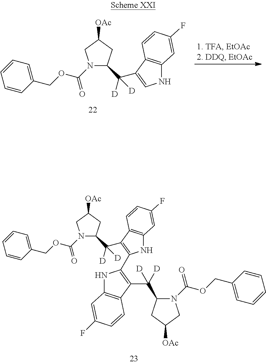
N1(C(OCC2=CC=CC=C2)=O)C(C([D])(C2=C(C3=C(C([D])([D])C4N(C(=O)OCC5=CC=CC=C5)CC([OAc])C4)C4=C(N3)C=C(F)C=C4)NC3=C2C=CC(F)=C3)[D])CC([OAc])C1.N1(C(OCC2=CC=CC=C2)=O)C(C([D])(C2=CNC3=C2C=CC(F)=C3)[D])CC([OAc])C1
